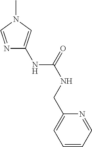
N1=CN(C)C=C1NC(NCC1=CC=CC=N1)=O
